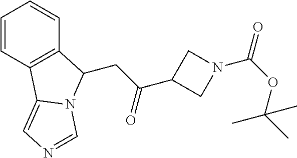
C1=CC2=C(C=C1)C(CC(=O)C1CN(C(OC(C)(C)C)=O)C1)N1C2=CN=C1
